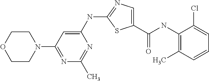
C1(NC(C2=CN=C(NC3=CC(N4CCOCC4)=NC(C)=N3)S2)=O)=C(C)C=CC=C1Cl
